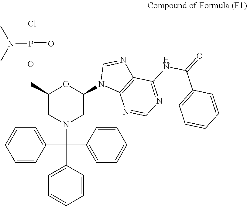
N(P(=O)(Cl)OCC1OC(N2C3=C(N=C2)C(NC(C2=CC=CC=C2)=O)=NC=N3)CN(C(C2=CC=CC=C2)(C2=CC=CC=C2)C2=CC=CC=C2)C1)(C)C
